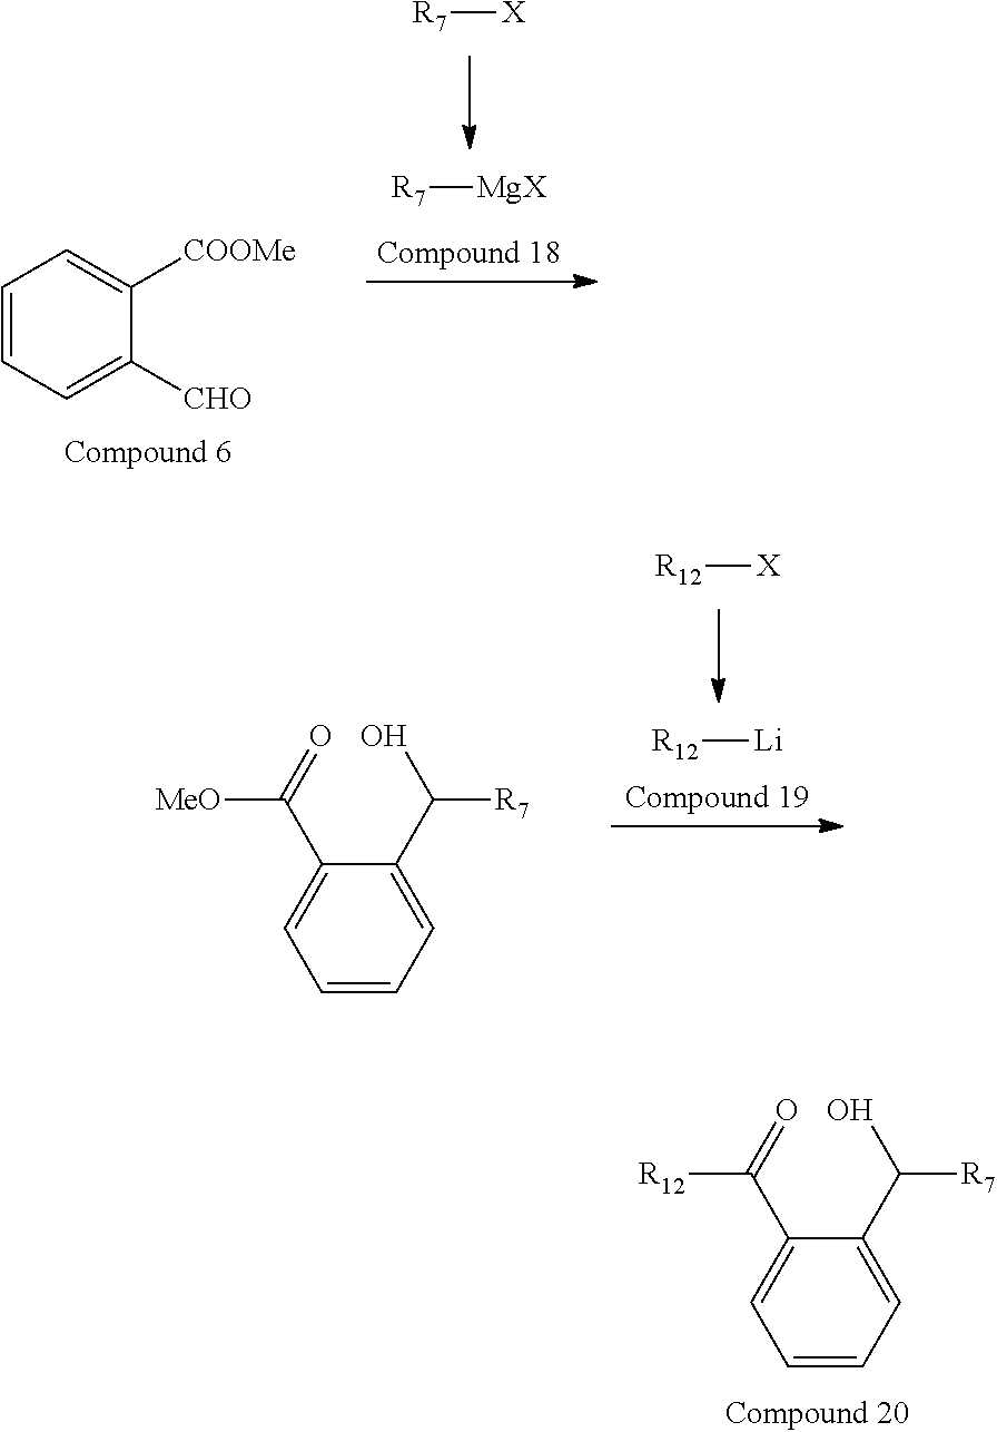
C1=CC=C([CHO])C([COOMe])=C1.[R7][X].[R7][MgX].[R12][X].[R12][Li].C1=CC=C(C(O)[R7])C(C(=O)[MeO])=C1.C1=CC=C(C(O)[R7])C(C(=O)[R12])=C1
